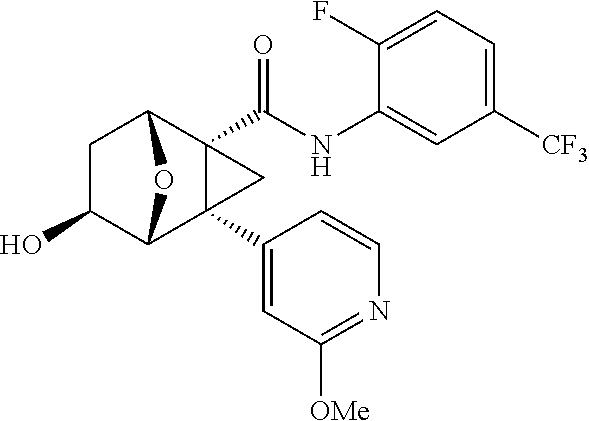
C1C(O)C2C3(C4=CC([OMe])=NC=C4)C(C(NC4=CC([CF3])=CC=C4F)=O)(C1O2)C3
